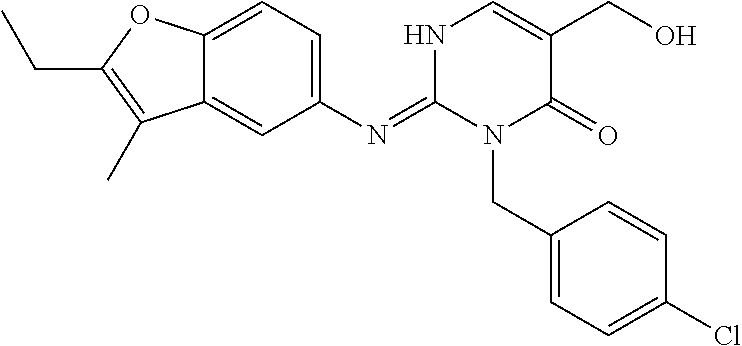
C1(N=C2N(CC3=CC=C(Cl)C=C3)C(=O)C(CO)=CN2)=CC=C2C(=C1)C(C)=C(CC)O2
